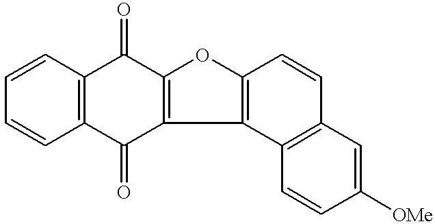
C1=CC=CC2=C1C(=O)C1=C(C2=O)C2=C(O1)C=CC1=C2C=CC([OMe])=C1
